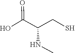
CNC(C(O)=O)CS
